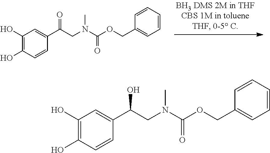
C1(O)=C(O)C=CC(C(CN(C(OCC2=CC=CC=C2)=O)C)=O)=C1.C1(O)=C(O)C=CC(C(CN(C(OCC2=CC=CC=C2)=O)C)O)=C1
